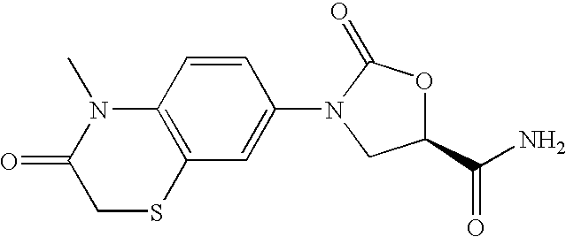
C1=CC2=C(C=C1N1C(=O)OC(C(N)=O)C1)SCC(=O)N2C
